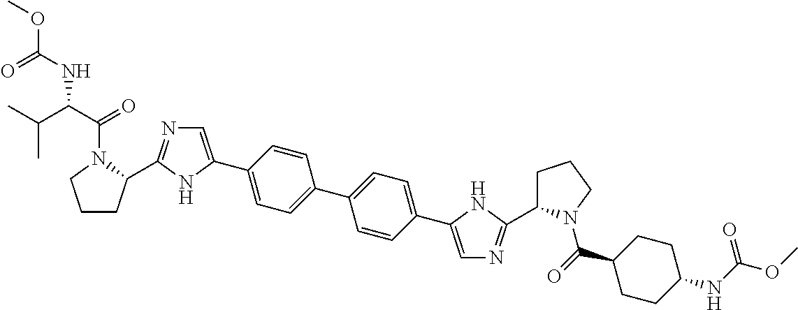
C1(C2=CN=C(C3CCCN3C(C(C(C)C)NC(OC)=O)=O)N2)=CC=C(C2=CC=C(C3=CN=C(C4CCCN4C(C4CCC(NC(=O)OC)CC4)=O)N3)C=C2)C=C1
